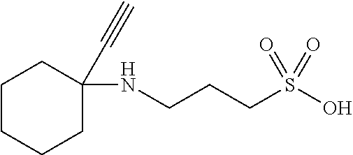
C1CCCC(C#C)(NCCCS(O)(=O)=O)C1
